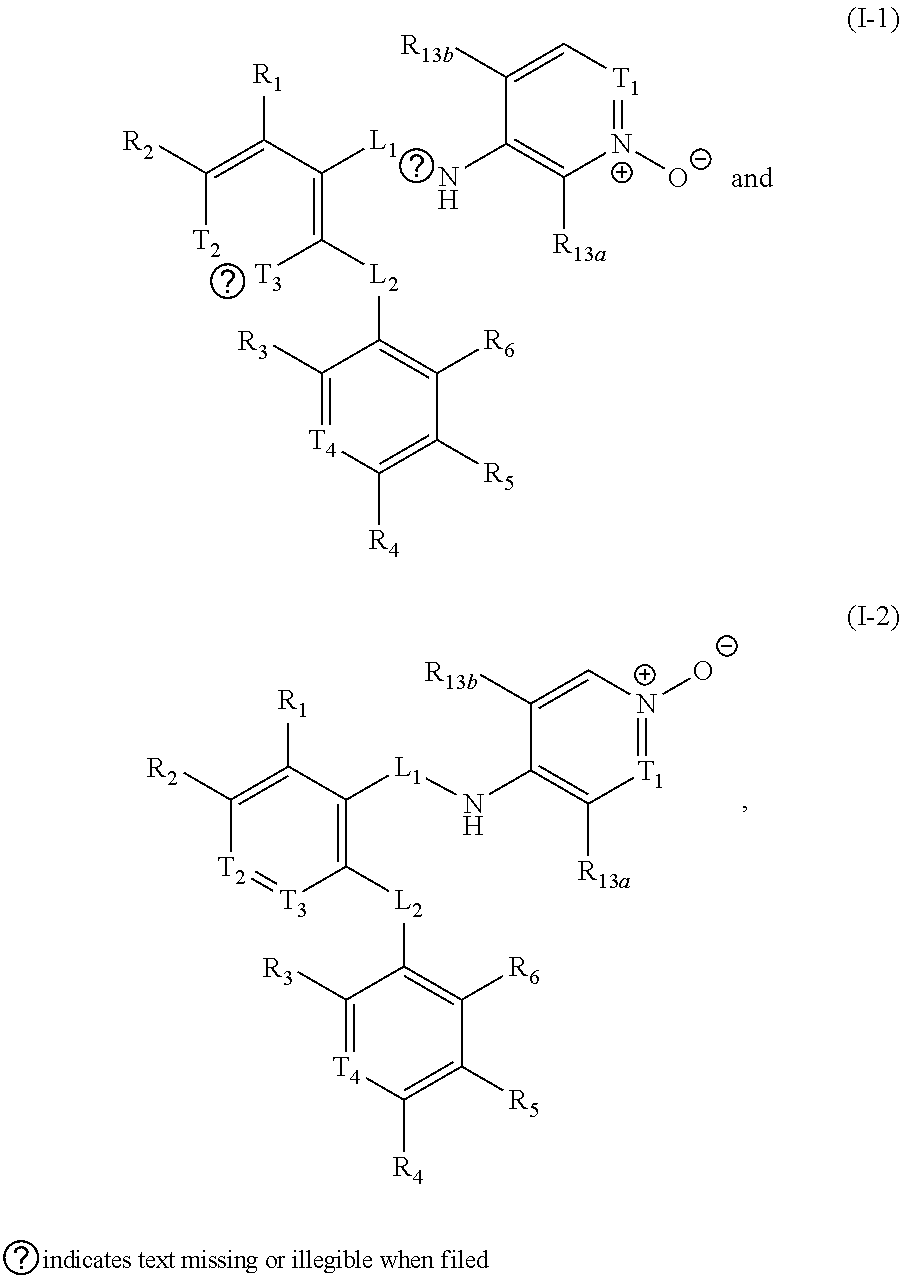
C1([R3])=[T4]C([R4])=C([R5])C([R6])=C1[L2]C1=C([L1]NC2=C([R13a])[T1]=[N+]([O-])C=C2[R13b])C([R1])=C([R2])[T2]=[T3]1.C1([R3])=[T4]C([R4])=C([R5])C([R6])=C1[L2]C(=C(C(=C([T2])[R2])[R1])[L1])[T3].[N+]1([O-])=[T1]C=C([R13b])C(N)=C1[R13a]
